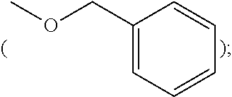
COCC1=CC=CC=C1
